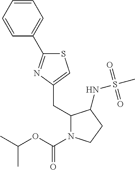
S1C(C2=CC=CC=C2)=NC(CC2N(C(OC(C)C)=O)CCC2NS(C)(=O)=O)=C1
